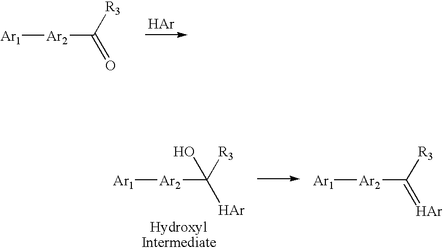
[Ar1][Ar2]C(=O)[R3].[Ar].[Ar1][Ar2]C([Ar])([R3])O.[Ar1][Ar2]C(=[Ar])[R3]
